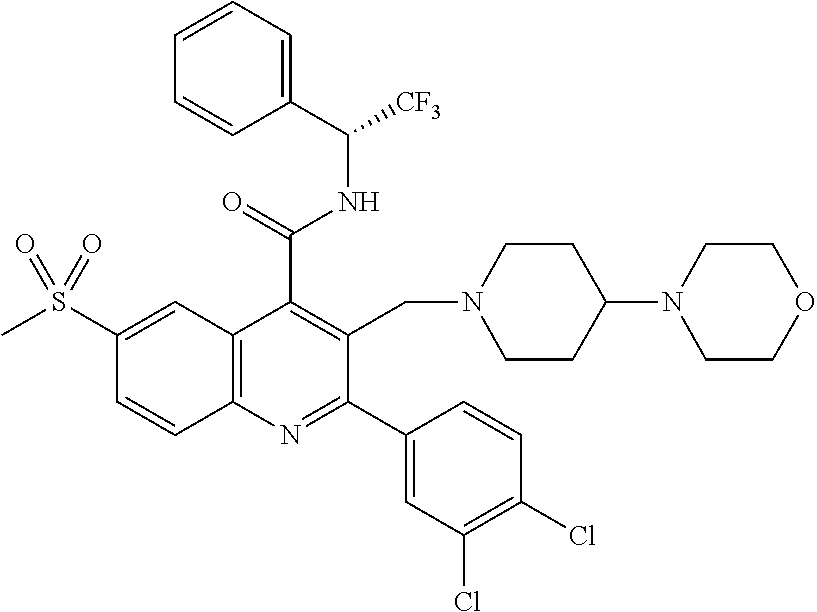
C1(C(=O)NC([CF3])C2=CC=CC=C2)=C(CN2CCC(N3CCOCC3)CC2)C(C2=CC(Cl)=C(Cl)C=C2)=NC2=C1C=C(S(C)(=O)=O)C=C2
